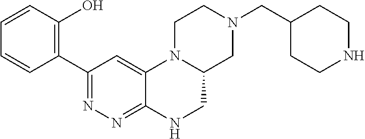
N1(CC2CCNCC2)CC2N(CC1)C1=CC(C3=C(O)C=CC=C3)=NN=C1NC2
